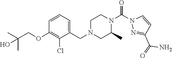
CC(COC1=C(Cl)C(CN2CC(C)N(C(N3N=C(C(=O)N)C=C3)=O)CC2)=CC=C1)(C)O
